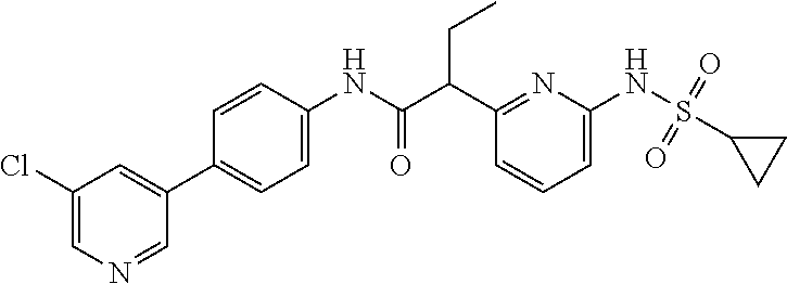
C1(C(C(NC2=CC=C(C3=CC(Cl)=CN=C3)C=C2)=O)CC)=NC(NS(=O)(=O)C2CC2)=CC=C1
